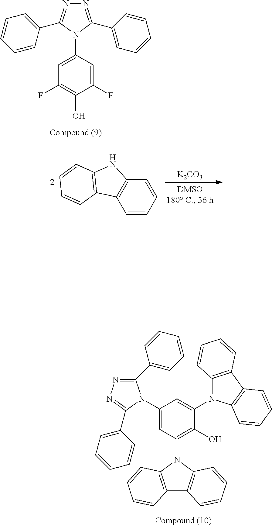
N1=C(C2=CC=CC=C2)N(C2=CC(F)=C(O)C(F)=C2)C(C2=CC=CC=C2)=N1.[K2CO3].C1=CC=CC2=C1C1=C(N2)C=CC=C1.C1(N2C(C3=CC=CC=C3)=NN=C2C2=CC=CC=C2)=CC(N2C3=C(C4=C2C=CC=C4)C=CC=C3)=C(O)C(N2C3=C(C4=C2C=CC=C4)C=CC=C3)=C1
